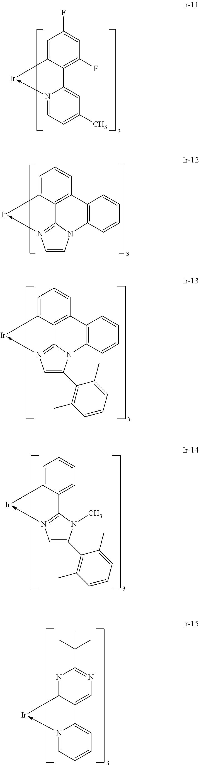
C1=C2C(=C(F)C=C1F)C1=CC(C)=CC=N1->[Ir]2.C1=C2C3=C(C=C1)C1=C(N4C=CN(->[Ir]2)=C34)C=CC=C1.C1=C2C3=C(C=C1)C1=C(N4C(C5=C(C)C=CC=C5C)=CN(->[Ir]2)=C34)C=CC=C1.C1=C2C(=CC=C1)C1=N(->[Ir]2)C=C(C2=C(C)C=CC=C2C)N1C.N1=C2C(=CN=C1C(C)(C)C)C1=CC=CC=N1->[Ir]2
